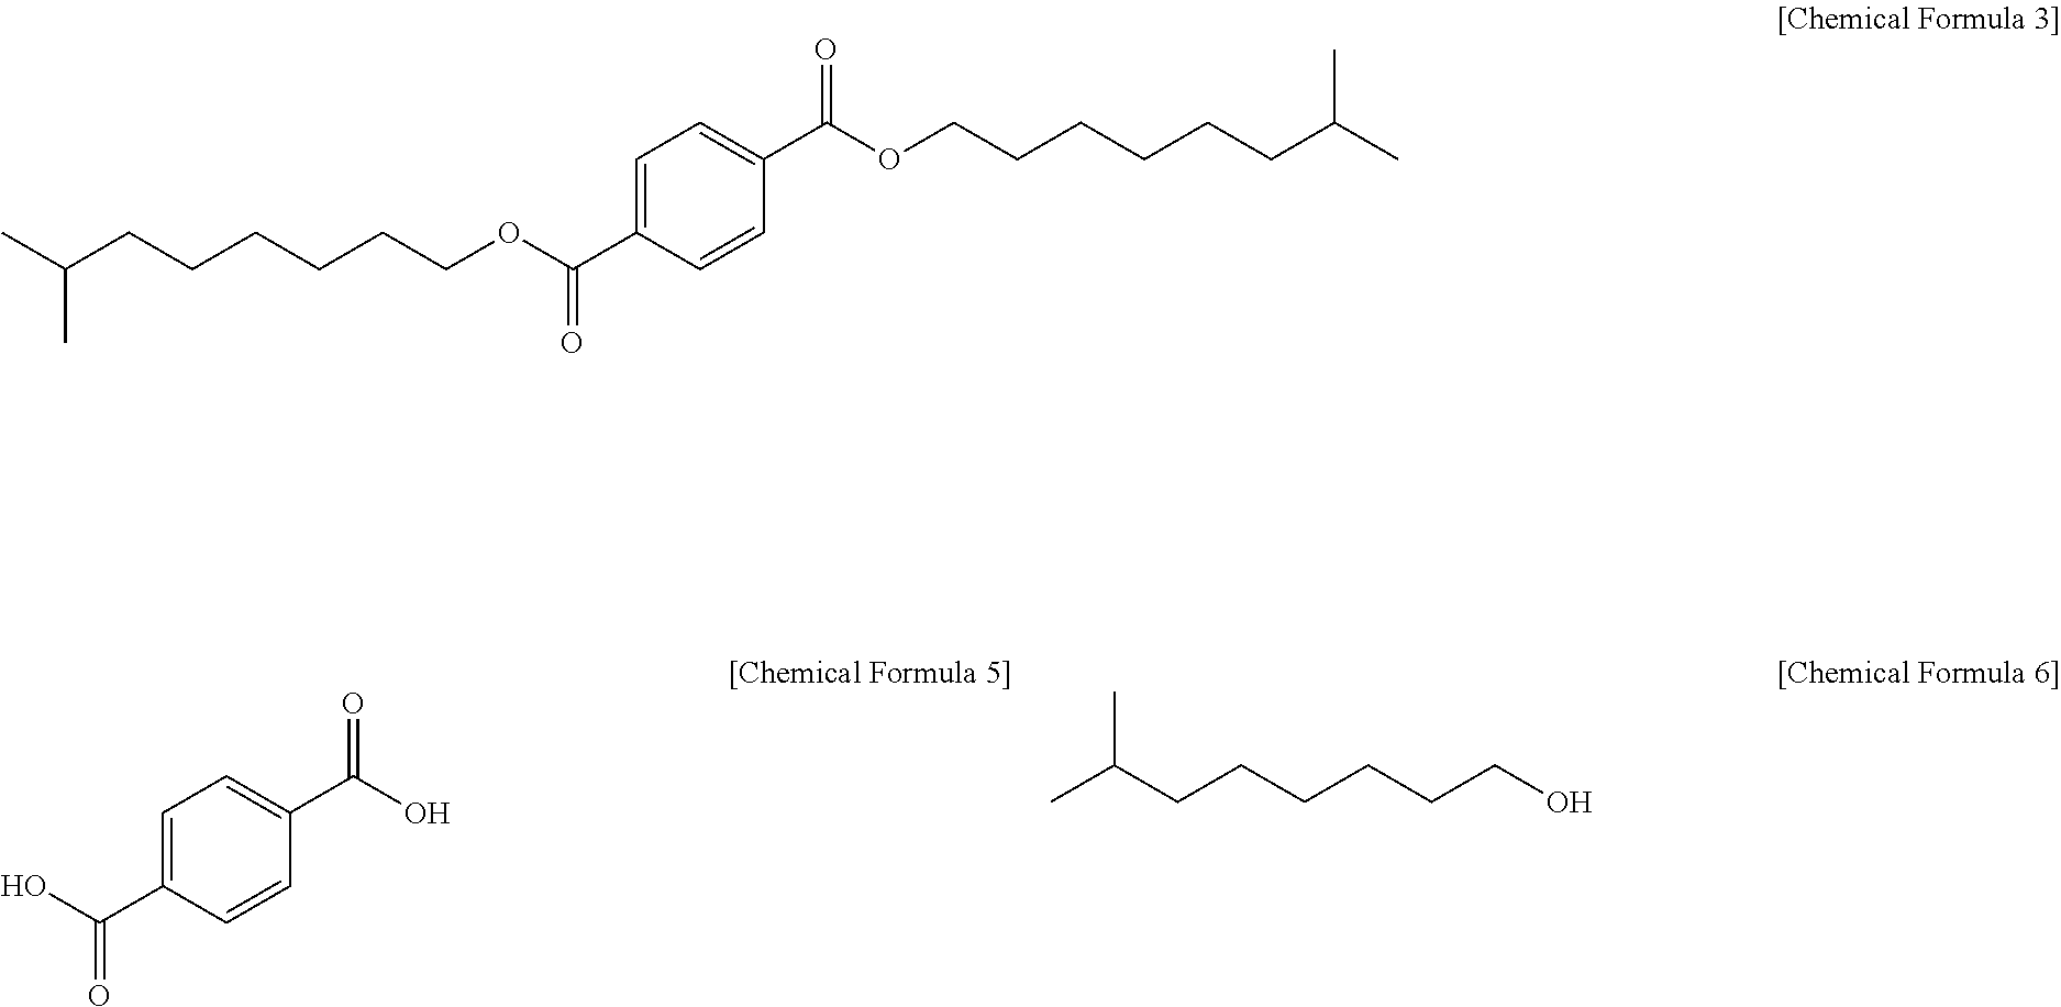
C1=C(C(OCCCCCCC(C)C)=O)C=CC(C(OCCCCCCC(C)C)=O)=C1.C1=C(C(O)=O)C=CC(C(O)=O)=C1.OCCCCCCC(C)C
